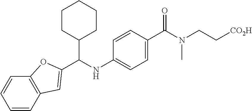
C(NC1=CC=C(C(N(CC[CO2H])C)=O)C=C1)(C1CCCCC1)C1=CC2=C(C=CC=C2)O1
